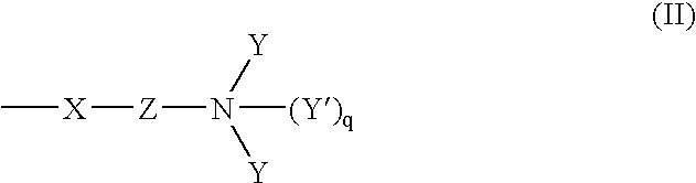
C[X][Z]N([Y])([Y])[(Y)q]
